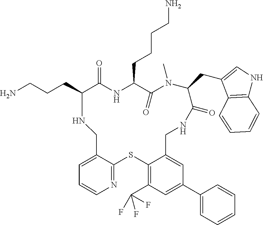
C12=C(C(F)(F)F)C=C(C3=CC=CC=C3)C=C1CNC(=O)C(CC1=CNC3=C1C=CC=C3)N(C)C(=O)C(CCCCN)NC(=O)C(CCCN)NCC1=CC=CN=C1S2
